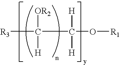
[R3]C(C(O[R1])([H])[H])([OR2])[H]
